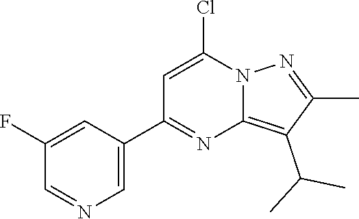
C1(C(C)C)=C2N(N=C1C)C(Cl)=CC(C1=CN=CC(F)=C1)=N2
